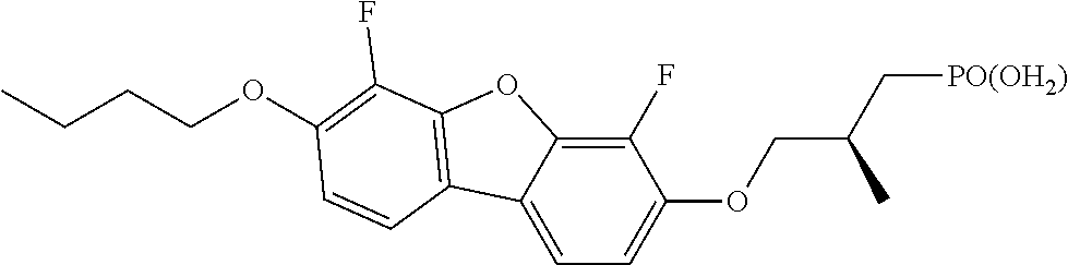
C12=CC=C(OCC(C)C[PO(OH2)])C(F)=C1OC1=C2C=CC(OCCCC)=C1F
